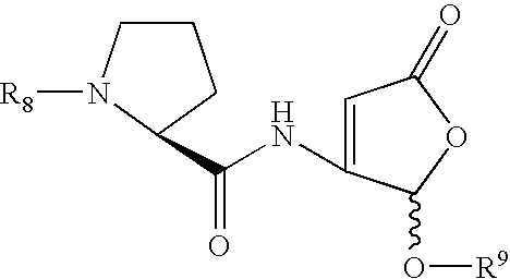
C1CN([R8])C(C(=O)NC2=CC(=O)OC2O[R9])C1
